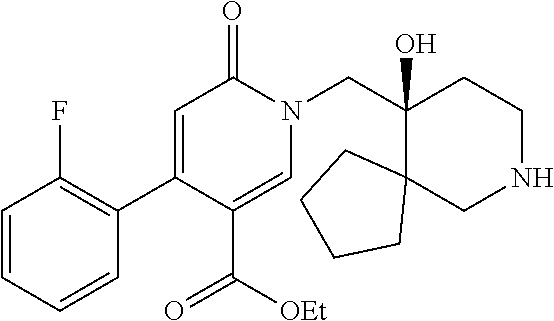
N1(CC2(O)C3(CNCC2)CCCC3)C(=O)C=C(C2=C(F)C=CC=C2)C(C([OEt])=O)=C1
